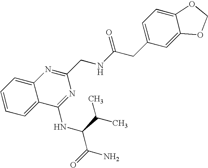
C1=C2C(=CC=C1)N=C(CNC(CC1=CC=C3C(=C1)OCO3)=O)N=C2NC(C(C)C)C(N)=O
